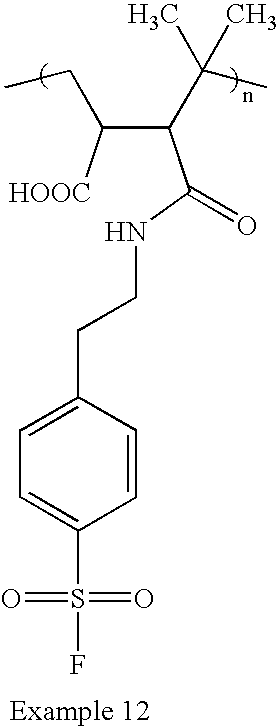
C1(CCNC(C(C([HOOC])CC)C(C)(C)C)=O)=CC=C(S(=O)(=O)F)C=C1
